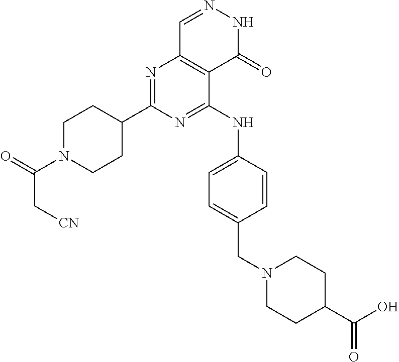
N1=C(C2CCN(C(=O)C[CN])CC2)N=C(NC2=CC=C(CN3CCC(C(O)=O)CC3)C=C2)C2=C1C=NNC2=O
